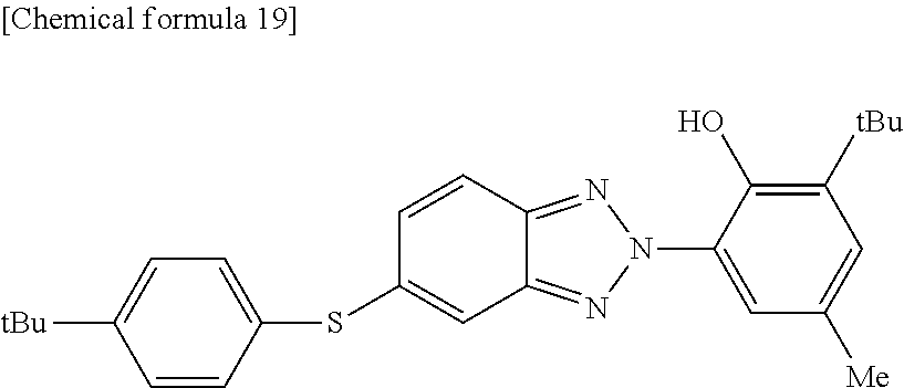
C1=CC(SC2=CC3=NN(C4=CC([Me])=CC([tBu])=C4O)N=C3C=C2)=CC=C1[tBu]
